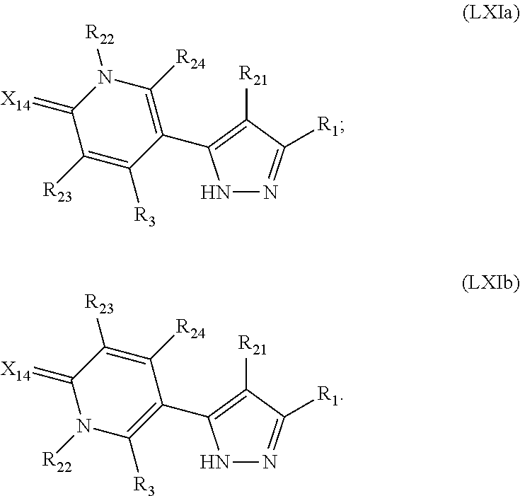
C1(=[X14])C([R23])=C([R3])C(C2=C([R21])C([R1])=NN2)=C([R24])N1[R22].C1(=[X14])N([R22])C([R3])=C(C2=C([R21])C([R1])=NN2)C([R24])=C1[R23]
